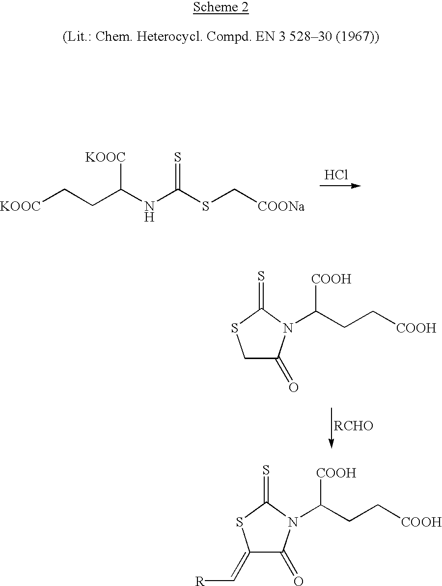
[KOOC]CCC(NC(SC[COONa])=S)[KOOC].Cl.[RCHO].C1(=C[R])C(=O)N(C(CC[COOH])[COOH])C(=S)S1.C1C(=O)N(C(CC[COOH])[COOH])C(=S)S1
